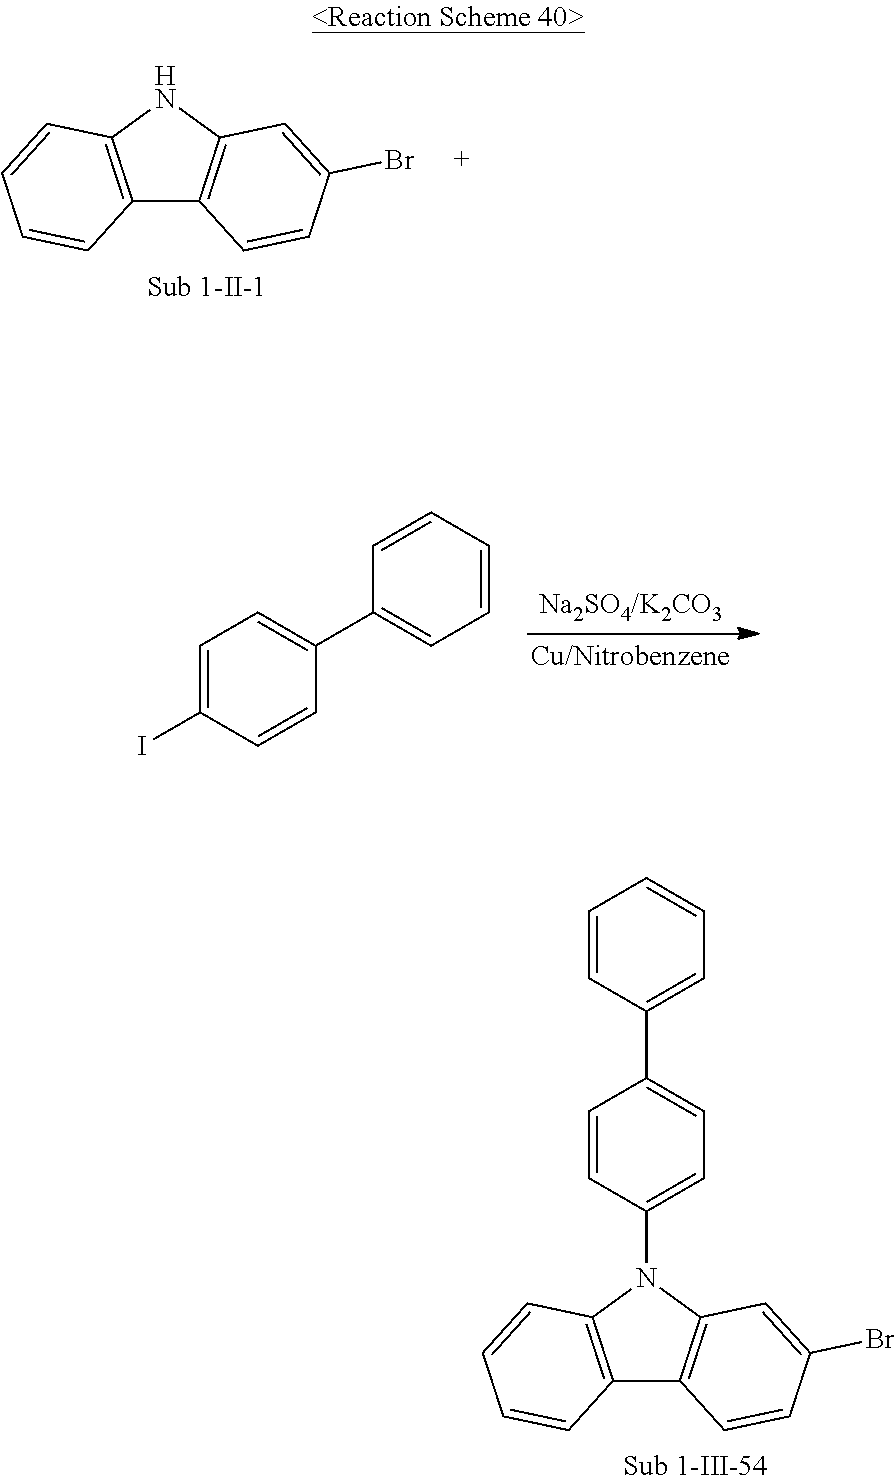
C12=C(NC3=C1C=CC(Br)=C3)C=CC=C2.C1=C(I)C=CC(C2=CC=CC=C2)=C1.C1=CC(C2=CC=C(N3C4=C(C5=C3C=CC=C5)C=CC(Br)=C4)C=C2)=CC=C1
